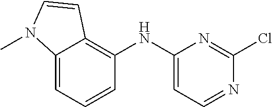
C12=CC=CC(NC3=CC=NC(Cl)=N3)=C1C=CN2C
